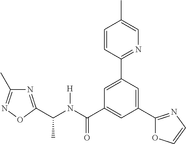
C(N(C(C1=CC(C2=NC=CO2)=CC(C2=NC=C(C)C=C2)=C1)=O)[H])(C)C1=NC(C)=NO1
